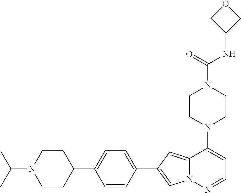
N1(C2=CC=NN3C2=CC(C2=CC=C(C4CCN(C(C)C)CC4)C=C2)=C3)CCN(C(NC2COC2)=O)CC1
